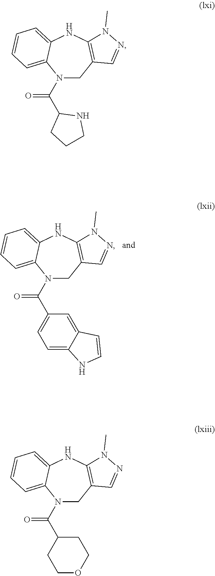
N1(C(=O)C2=CC=C3C(=C2)C=CN3)CC2=C(NC3=CC=CC=C13)N(C)N=C2.N1(C(=O)C2CCCN2)CC2=C(NC3=CC=CC=C13)N(C)N=C2.N1(C(=O)C2CCOCC2)CC2=C(NC3=CC=CC=C13)N(C)N=C2
